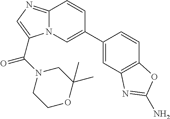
C1(C2=CN3C(=NC=C3C(=O)N3CCOC(C)(C)C3)C=C2)=CC2=C(C=C1)OC(N)=N2
